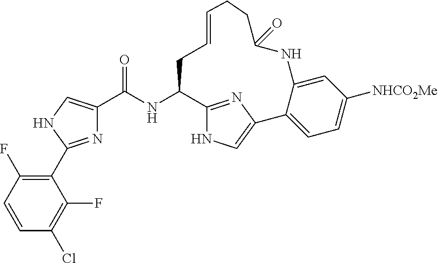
N1=C(C2=C(F)C=CC(Cl)=C2F)NC=C1C(NC1C2=NC(=CN2)C2=CC=C([NHCO2Me])C=C2NC(=O)CCC=CC1)=O
